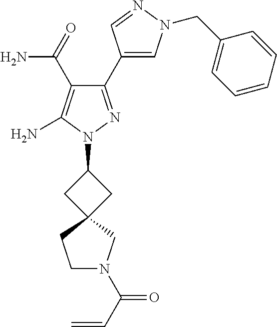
C1(C(N)=O)=C(N)N(C2CC3(C2)CCN(C(C=C)=O)C3)N=C1C1=CN(CC2=CC=CC=C2)N=C1
